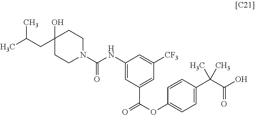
C1(CC(C)C)(O)CCN(C(NC2=CC(C(OC3=CC=C(C(C(O)=O)(C)C)C=C3)=O)=CC([CF3])=C2)=O)CC1
